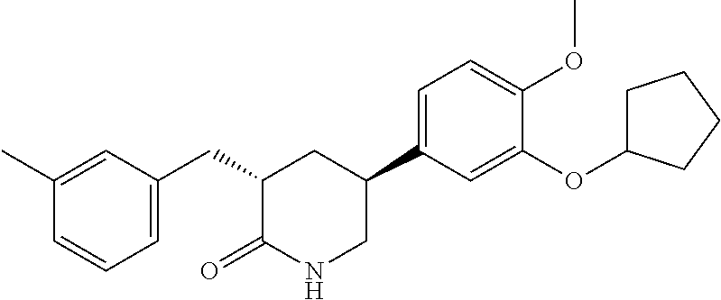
C1(C)=CC(CC2C(=O)NCC(C3=CC=C(OC)C(OC4CCCC4)=C3)C2)=CC=C1
